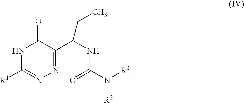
N1C([R1])=NN=C(C(CC)NC(N([R3])[R2])=O)C1=O
